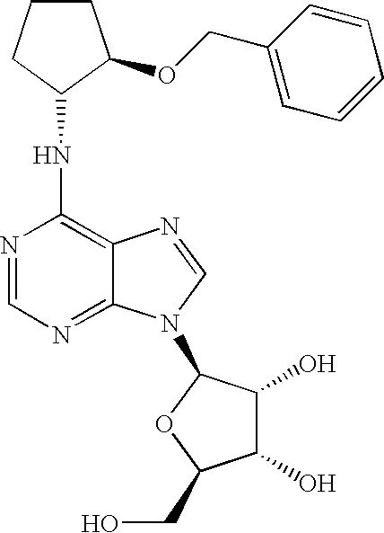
N(C1=C2C(=NC=N1)N(C1C(O)C(O)C(CO)O1)C=N2)C1CCCC1OCC1=CC=CC=C1
